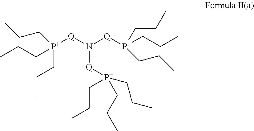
C([P+](CCC)(CCC)[Q]N([Q][P+](CCC)(CCC)CCC)[Q][P+](CCC)(CCC)CCC)CC
